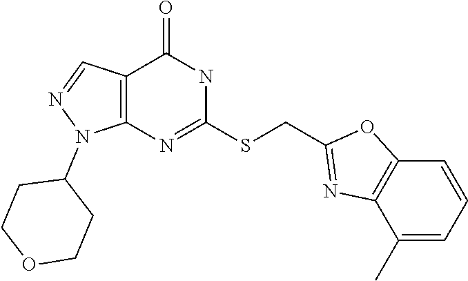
C1(SCC2=NC3=C(O2)C=CC=C3C)=NC2=C(C(=O)N1)C=NN2C1CCOCC1
